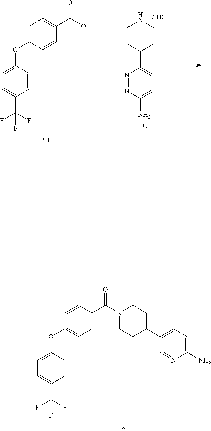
N1=NC(N)=CC=C1C1CCN(C(C2=CC=C(OC3=CC=C(C(F)(F)F)C=C3)C=C2)=O)CC1.OC(C1=CC=C(OC2=CC=C(C(F)(F)F)C=C2)C=C1)=O.C1CC(C2=CC=C(N)N=N2)CCN1.O
